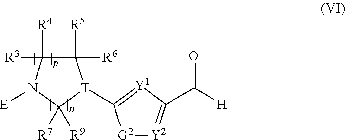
[G2]1[Y2]=C(C([H])=O)[Y1]=C1[T]1C([R5])([R6])C([R3])([R4])N([E])C1([R9])[R7]
